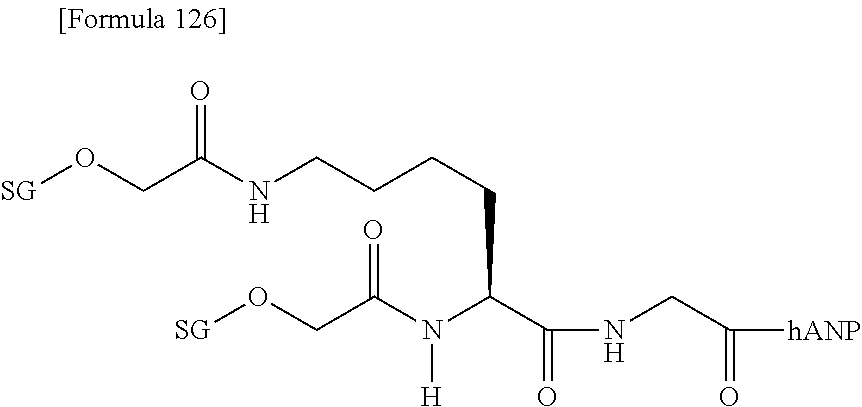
[SG]OCC(NCCCCC(N(C(CO[SG])=O)[H])C(=O)NCC([hANP])=O)=O
